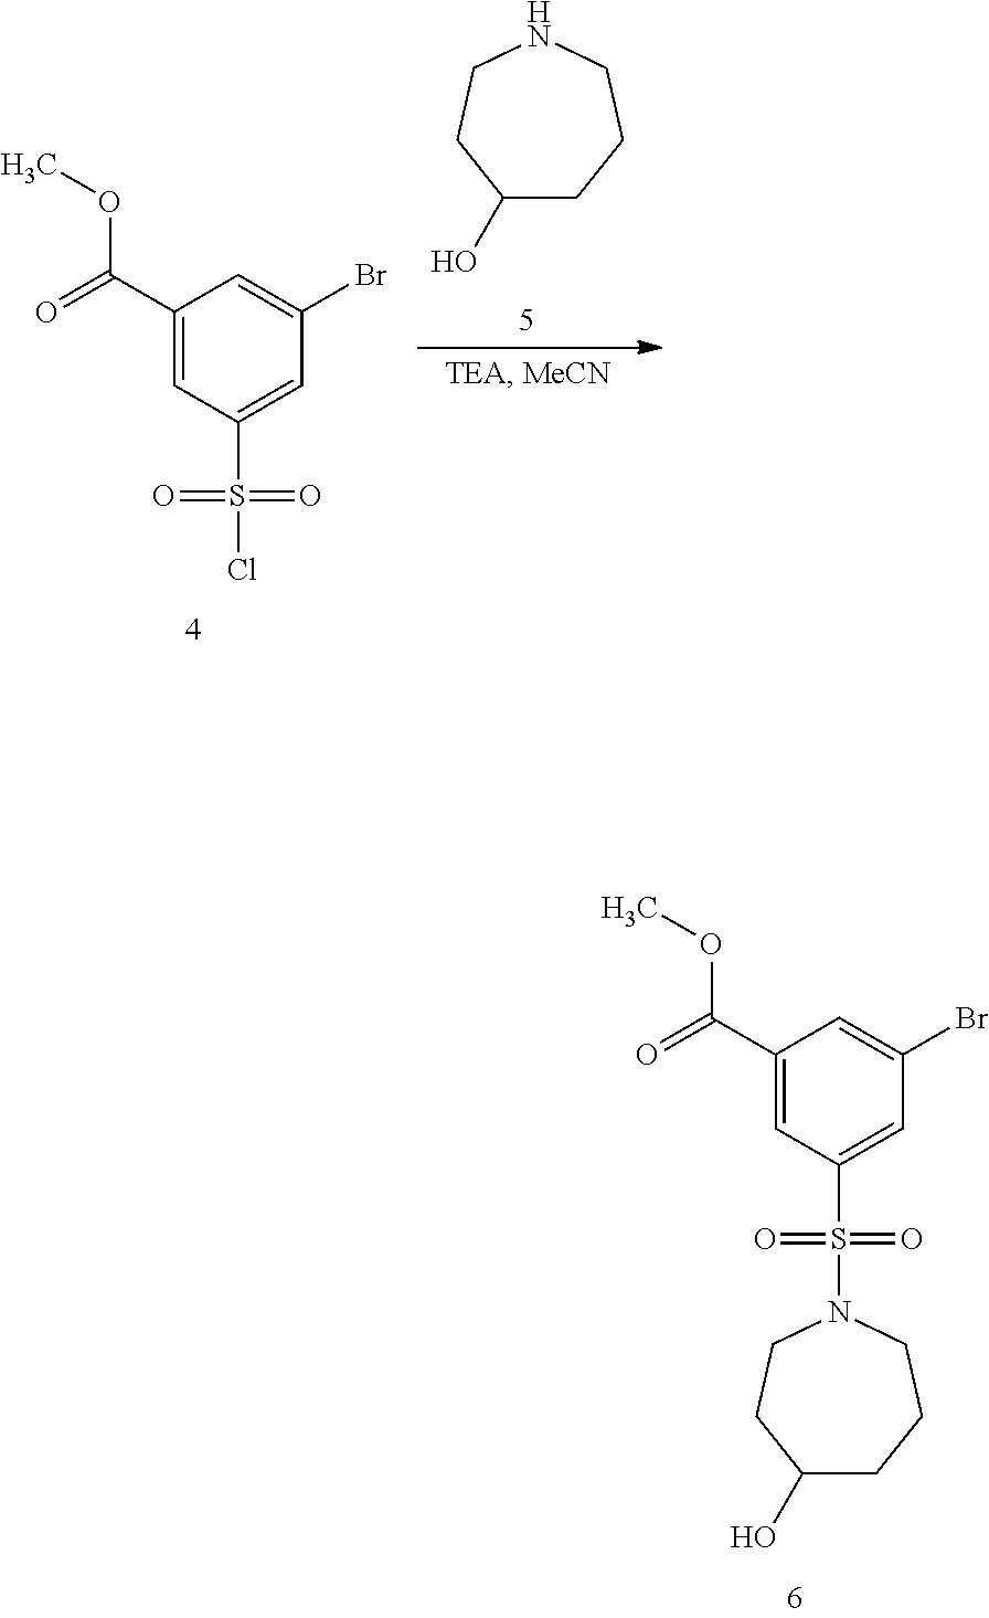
C1(C(=O)OC)=CC(S(=O)(=O)N2CCC(O)CCC2)=CC(Br)=C1.C1(C(=O)OC)=CC(S(=O)(=O)Cl)=CC(Br)=C1.C1(O)CCCNCC1
